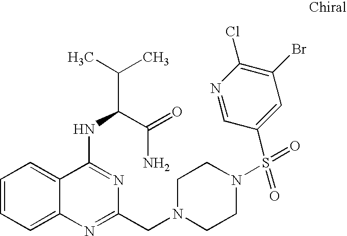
C1=CC=C2C(=C1)C(NC(C(C)C)C(=O)N)=NC(CN1CCN(S(=O)(C3=CC(Br)=C(Cl)N=C3)=O)CC1)=N2
